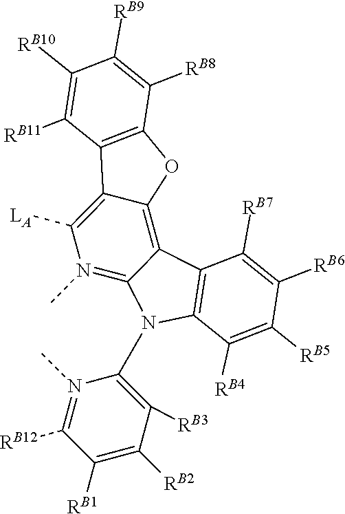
C1([RB11])=C([RB10])C([RB9])=C([RB8])C2=C1C1=C([LA])N(C)=C3C(=C1O2)C1=C(N3C2=C([RB3])C([RB2])=C([RB1])C([RB12])=N2C)C([RB4])=C([RB5])C([RB6])=C1[RB7]
